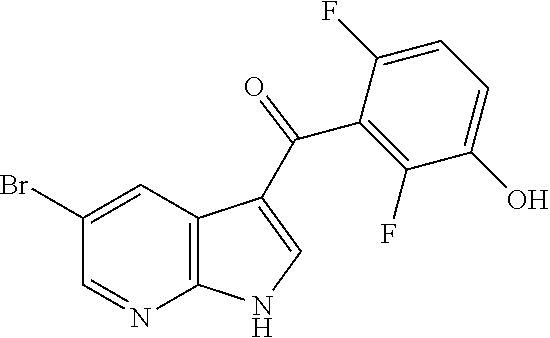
C1(Br)=CC2=C(N=C1)NC=C2C(C1=C(F)C(O)=CC=C1F)=O
